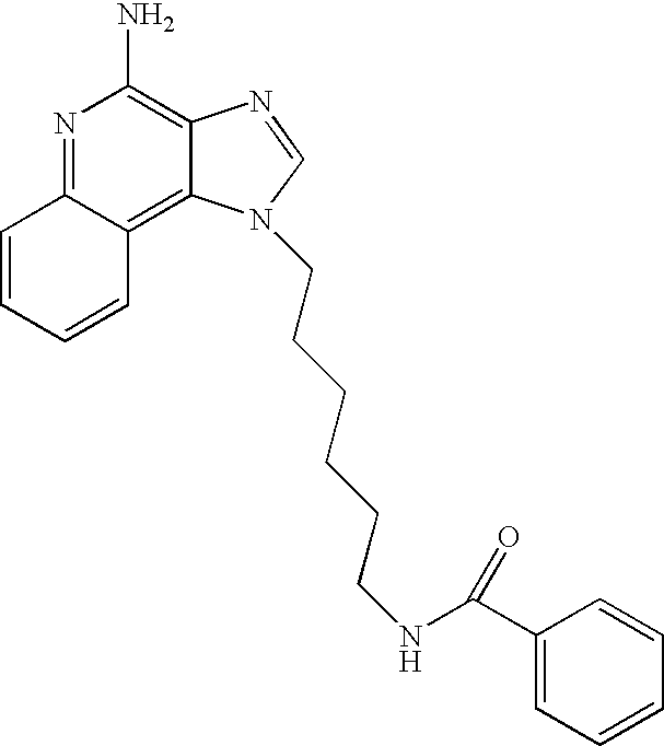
N1=C2C(=C3C(=C1N)N=CN3CCCCCCNC(C1=CC=CC=C1)=O)C=CC=C2
